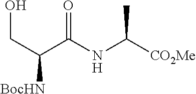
O=C(NC([CO2Me])C)C(CO)[BocHN]
